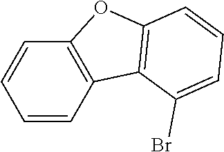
C1=CC2=C(C=C1)C1=C(O2)C=CC=C1Br
